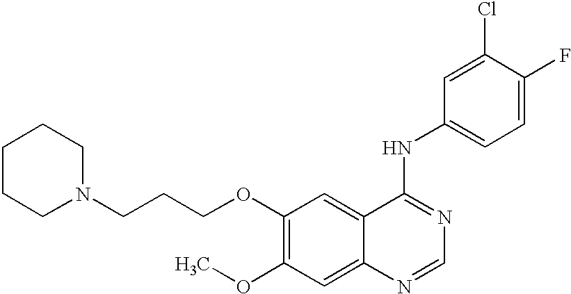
C(COC1=C(OC)C=C2C(=C1)C(NC1=CC=C(F)C(Cl)=C1)=NC=N2)CN1CCCCC1
